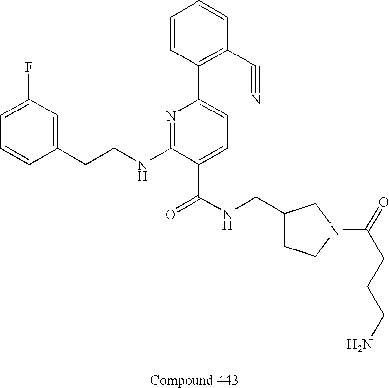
C1=CC(CCNC2=NC(C3=C(C#N)C=CC=C3)=CC=C2C(NCC2CCN(C(=O)CCCN)C2)=O)=CC(F)=C1
